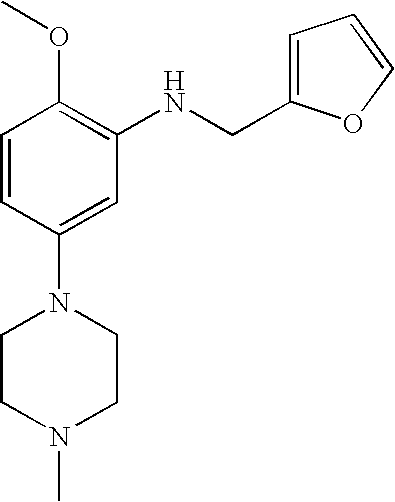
C1=CC(N2CCN(C)CC2)=CC(NCC2=CC=CO2)=C1OC
